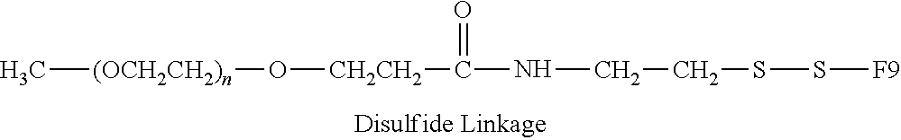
C[(OCH2CH2)n]O[CH2CH2]C(NCCSS[F9])=O
